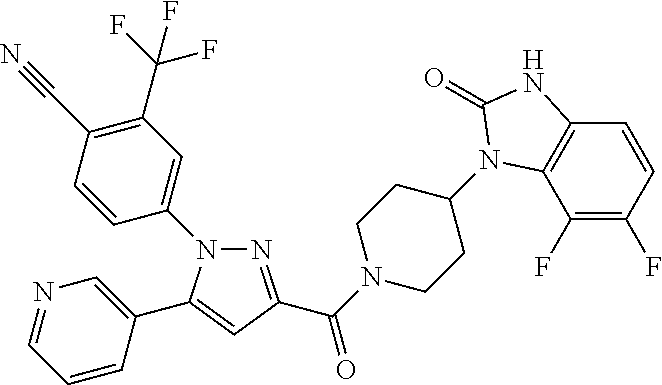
N1=C(C(=O)N2CCC(N3C4=C(C=CC(F)=C4F)NC3=O)CC2)C=C(C2=CN=CC=C2)N1C1=CC(C(F)(F)F)=C(C#N)C=C1
